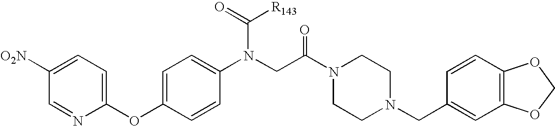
C1=C([O2N])C=NC(OC2=CC=C(N(CC(N3CCN(CC4=CC5=C(C=C4)OCO5)CC3)=O)C([R143])=O)C=C2)=C1
